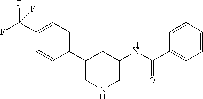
C1(C(F)(F)F)=CC=C(C2CNCC(NC(C3=CC=CC=C3)=O)C2)C=C1
